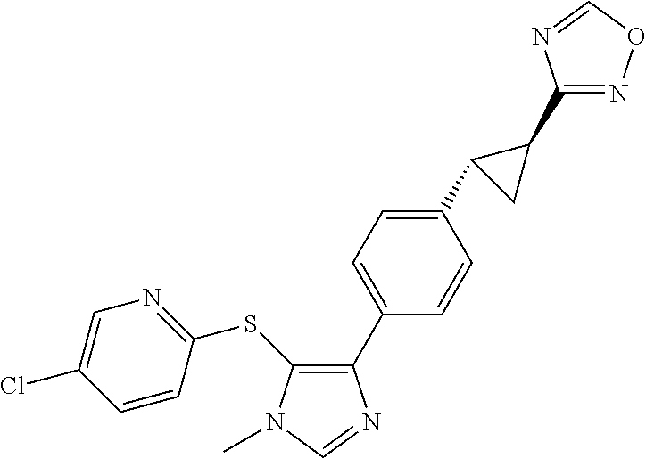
C1(C2=CC=C(C3CC3C3=NOC=N3)C=C2)=C(SC2=NC=C(Cl)C=C2)N(C)C=N1
